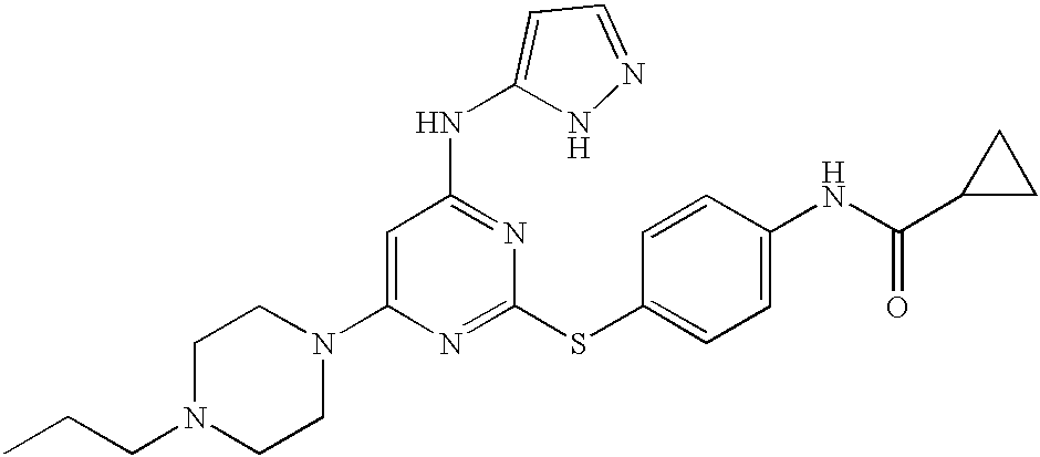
C1(N2CCN(CCC)CC2)=CC(NC2=CC=NN2)=NC(SC2=CC=C(NC(=O)C3CC3)C=C2)=N1
